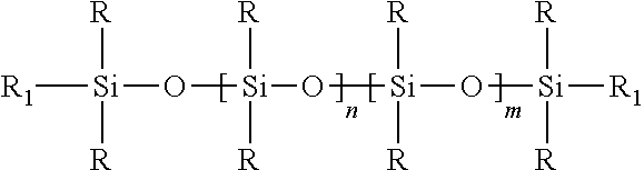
[R][Si]([R])(O[Si]([R])([R])O[Si]([R])([R])O[Si]([R])([R])[R1])[R1]
